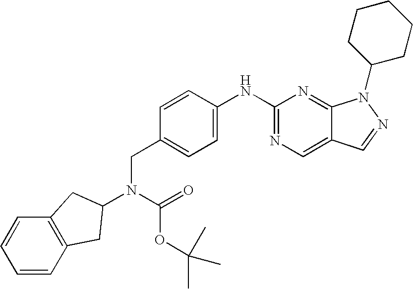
C1=C(NC2=NC=C3C(=N2)N(C2CCCCC2)N=C3)C=CC(CN(C(=O)OC(C)(C)C)C2CC3=C(C=CC=C3)C2)=C1
